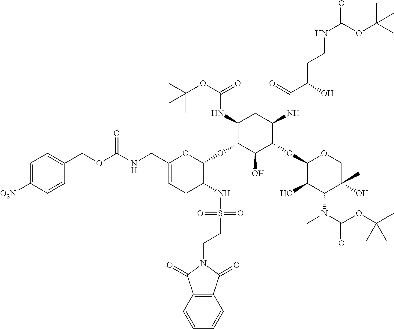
C1(NC(OC(C)(C)C)=O)C(OC2OC(CNC(=O)OCC3=CC=C([O2N])C=C3)=CCC2NS(CCN2C(=O)C3=C(C2=O)C=CC=C3)(=O)=O)C(O)C(OC2C(O)C(N(C)C(=O)OC(C)(C)C)C(C)(O)CO2)C(NC(C(O)CCNC(=O)OC(C)(C)C)=O)C1
